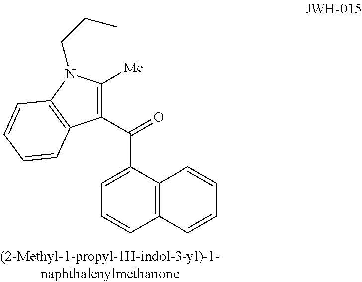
C12=C(C(C(C3=C([Me])N(CCC)C4=C3C=CC=C4)=O)=CC=C1)C=CC=C2
